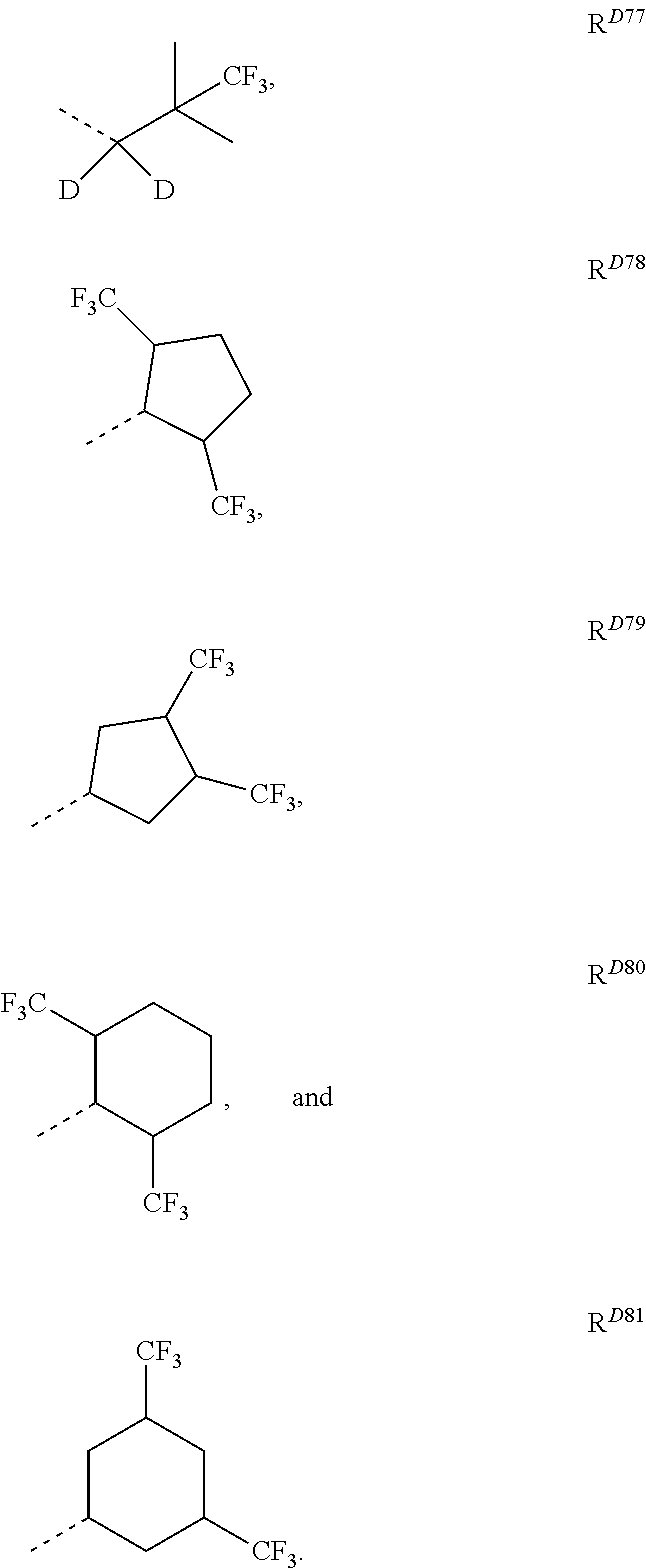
C1([F3C])C(C)C([CF3])CCC1.C(C(C)(C)[CF3])(C)([D])[D].[F3C]C1C(C)C([CF3])CC1.C1C(C)CC([CF3])C1[CF3].C1C(C)CC([CF3])CC1[CF3]
